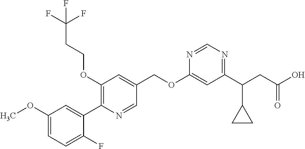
C1(OC)=CC=C(F)C(C2=C(OCCC(F)(F)F)C=C(COC3=CC(C(CC(O)=O)C4CC4)=NC=N3)C=N2)=C1
